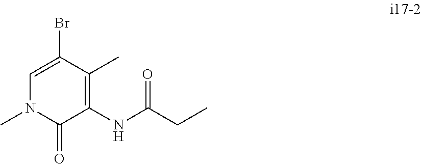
C1=C(Br)C(C)=C(NC(CC)=O)C(=O)N1C
